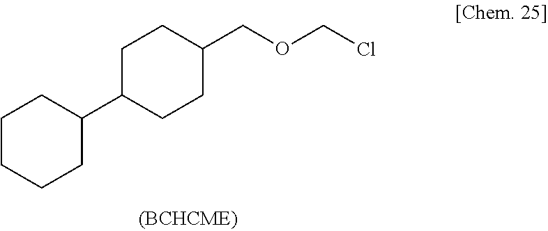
C1CC(COCCl)CCC1C1CCCCC1
